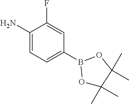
C1(N)=CC=C(B2OC(C)(C)C(C)(C)O2)C=C1F
